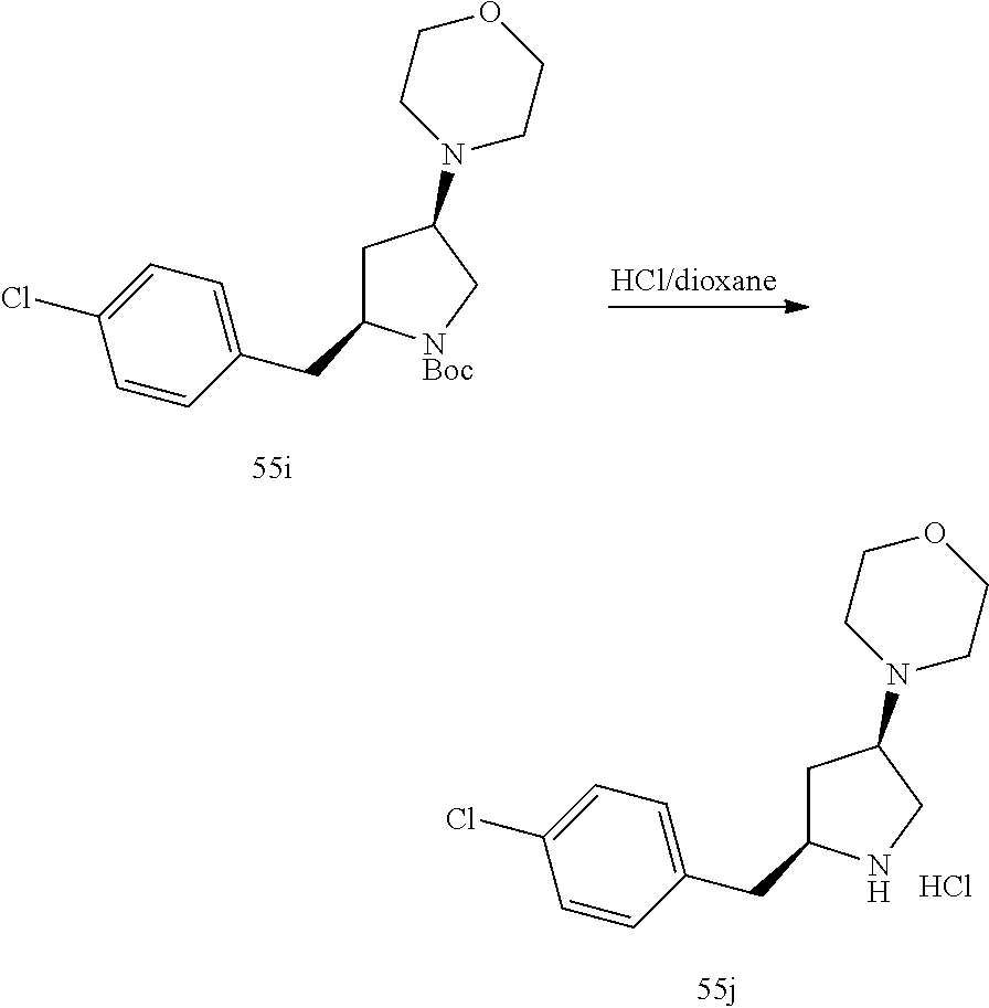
C1C(CC2=CC=C(Cl)C=C2)[NBoc]CC1N1CCOCC1.C1C(CC2=CC=C(Cl)C=C2)NCC1N1CCOCC1.Cl
